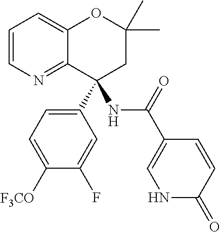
C1=CN=C2C(=C1)OC(C)(C)CC2(C1=CC=C([F3CO])C(F)=C1)NC(C1=CNC(=O)C=C1)=O
